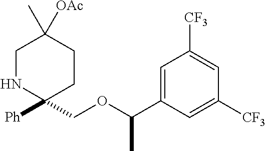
C1NC([Ph])(COC(C2=CC([CF3])=CC([CF3])=C2)C)CCC1([OAc])C
